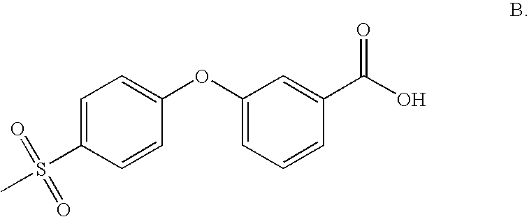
C1(OC2=CC=C(S(C)(=O)=O)C=C2)=CC=CC(C(O)=O)=C1
